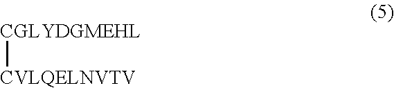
[CGLYDGMEHL][CVLQELNVTV]
